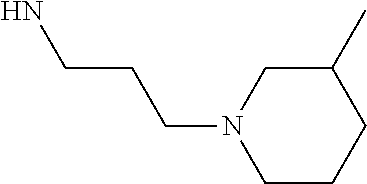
C1(C)CN(CCCN)CCC1
